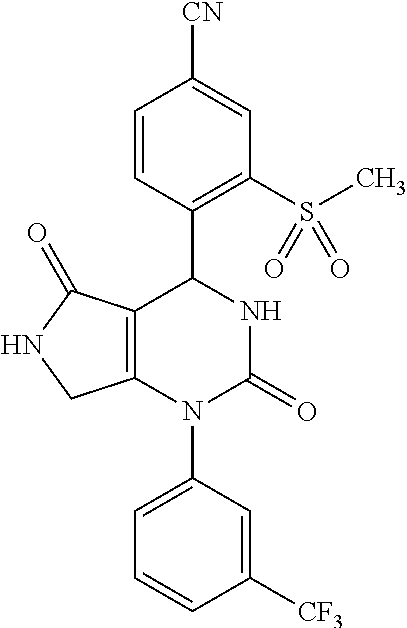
C12=C(N(C3=CC=CC([CF3])=C3)C(=O)NC1C1=C(S(C)(=O)=O)C=C([CN])C=C1)CNC2=O
